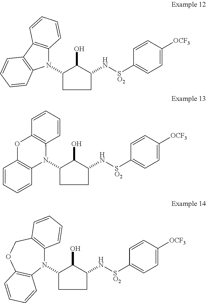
C1(N2C3=C(C4=C2C=CC=C4)C=CC=C3)CCC(N[SO2]C2=CC=C([OCF3])C=C2)C1O.C1(N2C3=C(OC4=C2C=CC=C4)C=CC=C3)CCC(N[SO2]C2=CC=C([OCF3])C=C2)C1O.C1(N2C3=C(COC4=C2C=CC=C4)C=CC=C3)CCC(N[SO2]C2=CC=C([OCF3])C=C2)C1O
